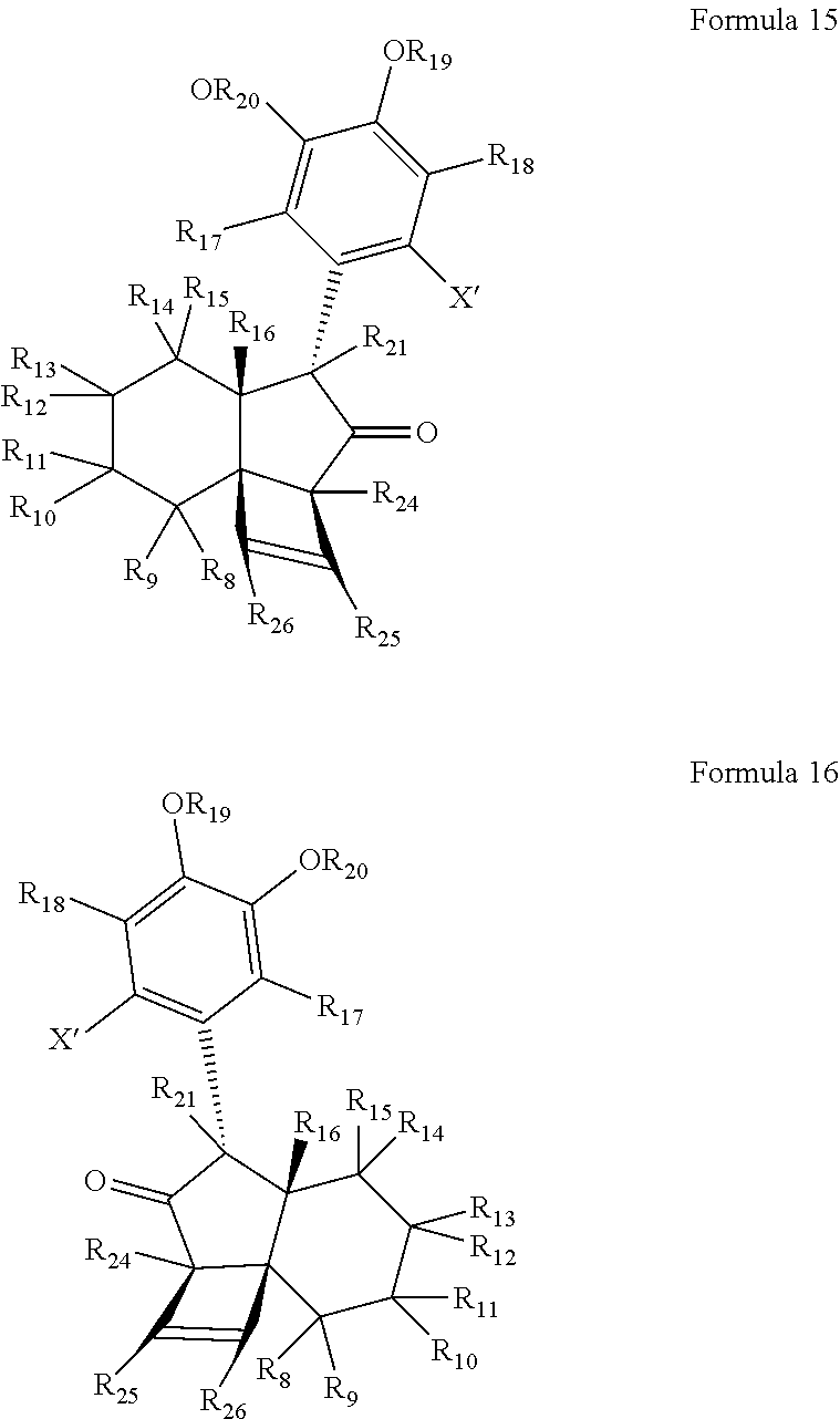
C1([R12])([R13])C([R10])([R11])C([R9])([R8])C23C([R16])(C1([R14])[R15])C([R21])(C1=C([X])C([R18])=C([OR19])C([OR20])=C1[R17])C(=O)C2([R24])C([R25])=C3[R26].C1([R12])([R13])C([R10])([R11])C([R9])([R8])C23C([R16])(C1([R14])[R15])C([R21])(C1=C([X])C([R18])=C([OR19])C([OR20])=C1[R17])C(=O)C2([R24])C([R25])=C3[R26]
